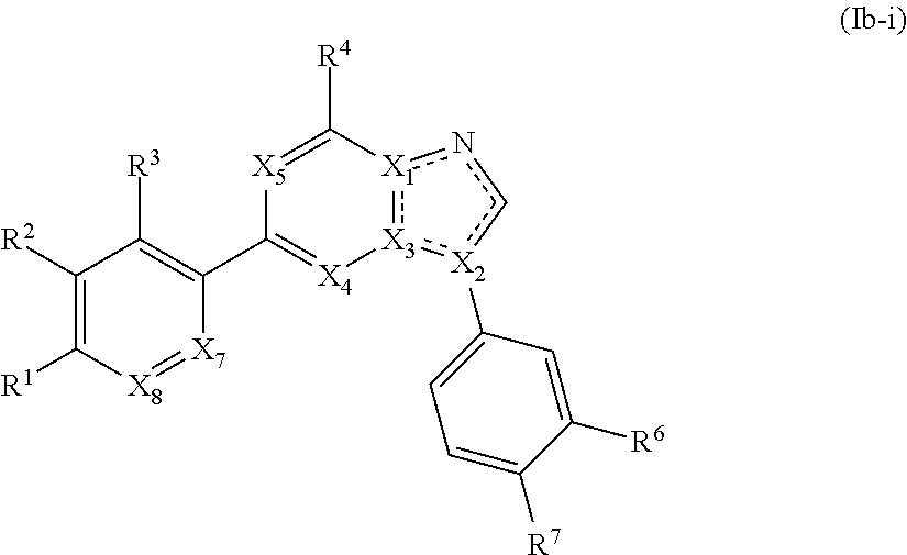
C1([R2])=C([R1])[X8]=[X7]C(C2=[X4][X3]3:[X1](nc[X2]:3C3=CC=C([R7])C([R6])=C3)C([R4])=[X5]2)=C1[R3]
